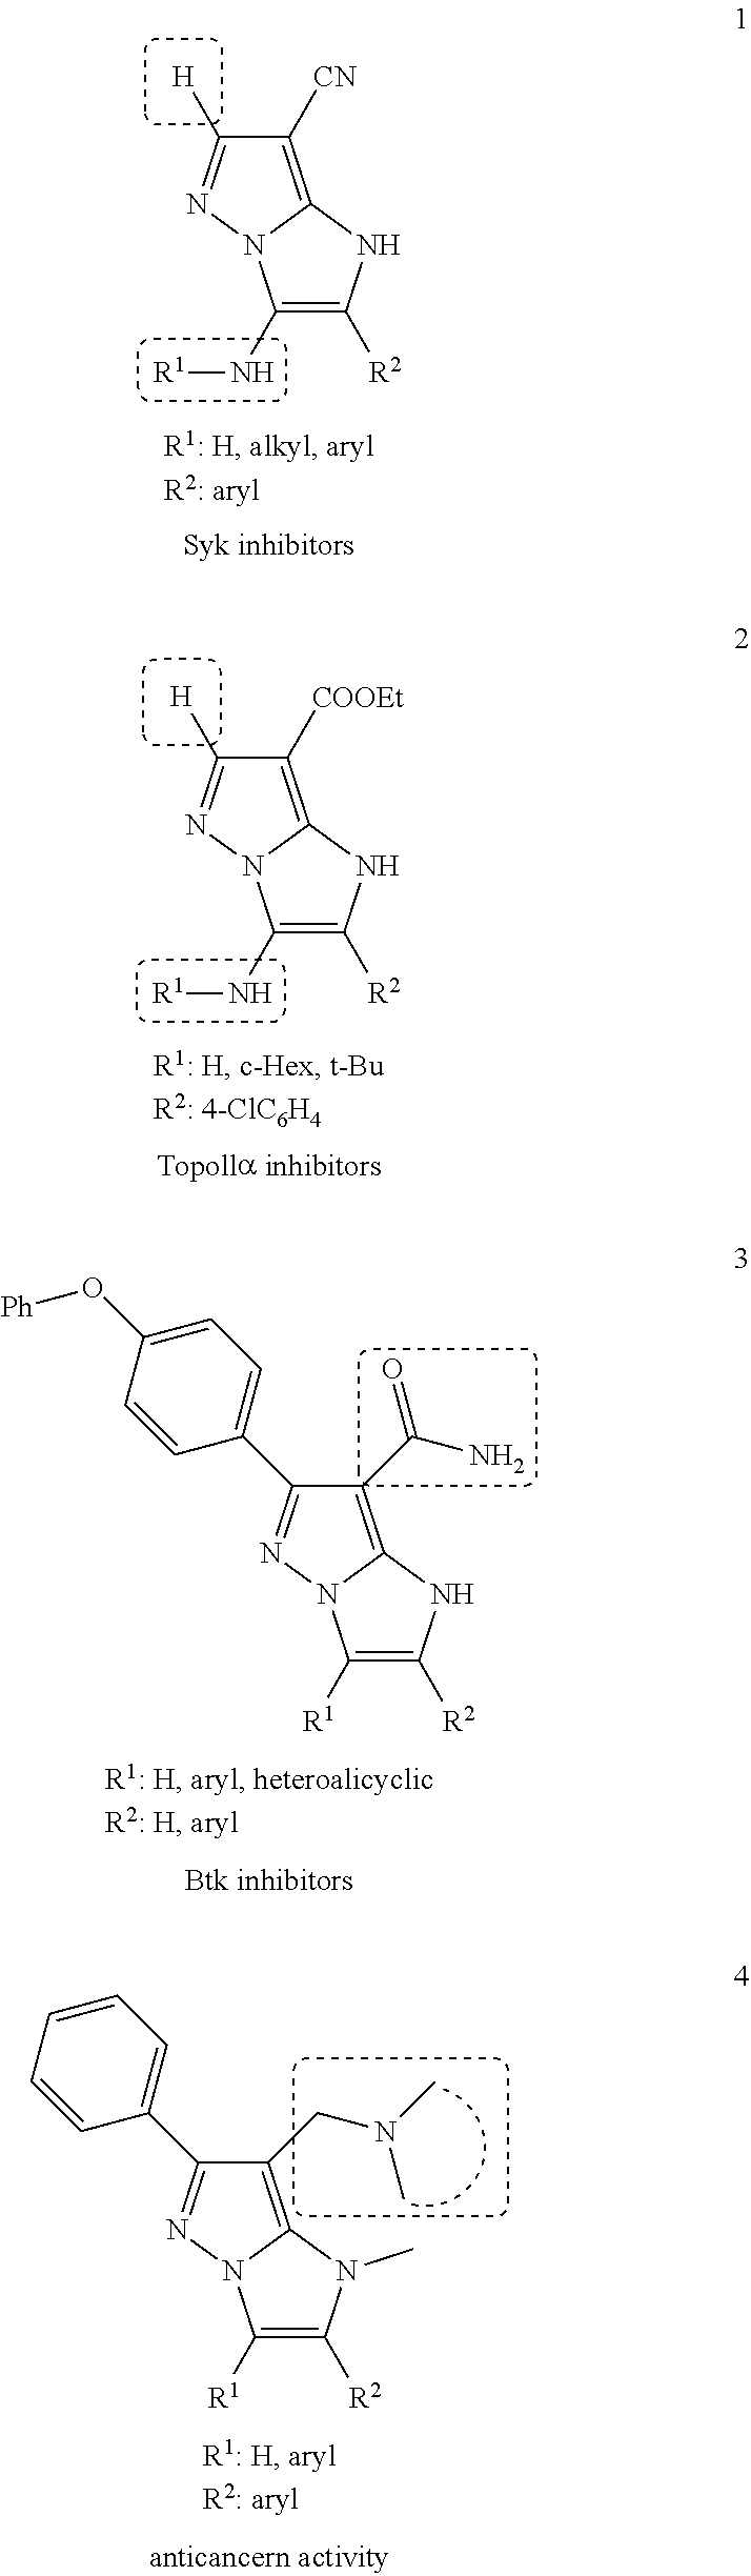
C1(N[R1])=C([R2])NC2=C([CN])C([H])=NN12.C1(N[R1])=C([R2])NC2=C([COOEt])C([H])=NN12.C1([R1])=C([R2])NC2=C(C(=O)N)C(C3=CC=C(O[Ph])C=C3)=NN12.C1([R1])=C([R2])N(C)C2=C(CN(C)C)C(C3=CC=CC=C3)=NN12
